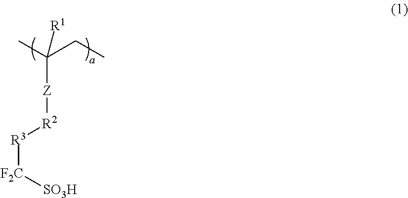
CC(CC)([R1])[Z][R2][R3][F2C][SO3H]
